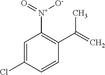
[N+](C1=C(C(=C)C)C=CC(Cl)=C1)(=O)[O-]
